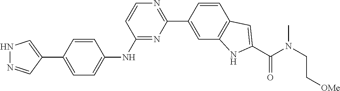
N1N=CC(C2=CC=C(NC3=NC(C4=CC5=C(C=C4)C=C(C(N(CC[OMe])C)=O)N5)=NC=C3)C=C2)=C1
